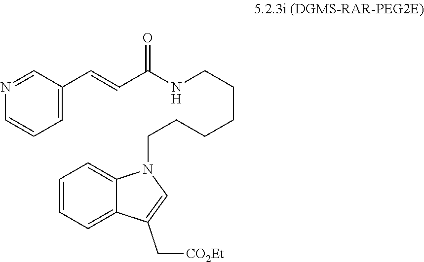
N1=CC(C=CC(NCCCCCCN2C3=CC=CC=C3C(C[CO2Et])=C2)=O)=CC=C1
